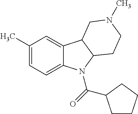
C1(C)=CC=C2C(=C1)C1C(N2C(=O)C2CCCC2)CCN(C)C1
